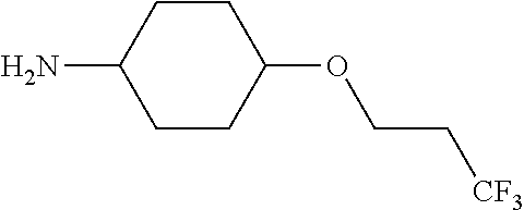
O(C1CCC(N)CC1)CC[CF3]
